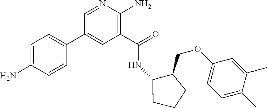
C1(C(=O)NC2C(COC3=CC=C(C)C(C)=C3)CCC2)=C(N)N=CC(C2=CC=C(N)C=C2)=C1
